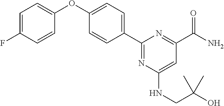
C1=C(F)C=CC(OC2=CC=C(C3=NC(NCC(O)(C)C)=CC(C(N)=O)=N3)C=C2)=C1
